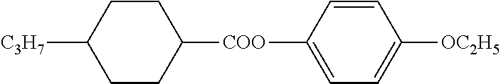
[C3H7]C1CCC([COO]C2=CC=C([OC2H5])C=C2)CC1
